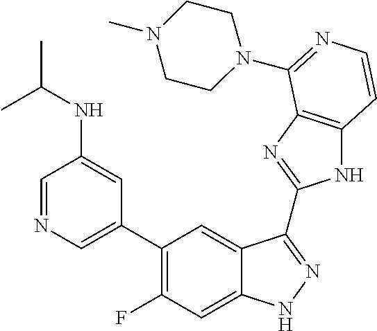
C1=C(C2=C(F)C=C3C(=C2)C(C2=NC4=C(N2)C=CN=C4N2CCN(C)CC2)=NN3)C=C(NC(C)C)C=N1
